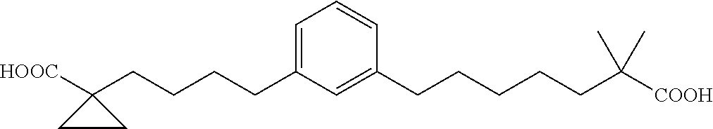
C1=C(CCCCC2([HOOC])CC2)C=C(CCCCCC([COOH])(C)C)C=C1
